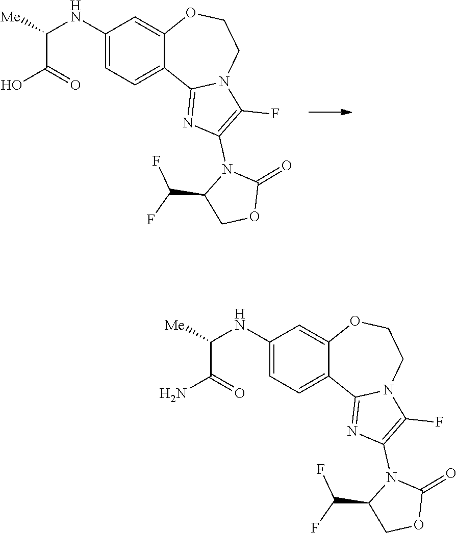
C12=NC(N3C(C(F)F)COC3=O)=C(F)N1CCOC1=CC(NC(C(=O)O)[Me])=CC=C21.C12=NC(N3C(C(F)F)COC3=O)=C(F)N1CCOC1=CC(NC(C(=O)N)[Me])=CC=C21
